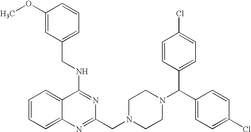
C1=CC=C2C(=C1)C(NCC1=CC=CC(OC)=C1)=NC(CN1CCN(C(C3=CC=C(Cl)C=C3)C3=CC=C(Cl)C=C3)CC1)=N2
